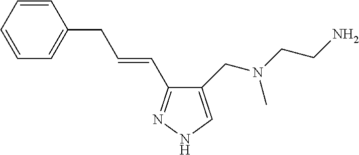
C1(CN(CCN)C)=CNN=C1C=CCC1=CC=CC=C1
